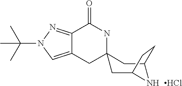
C12=CN(C(C)(C)C)N=C1C(=O)NC1(C2)CC2NC(C1)CC2.Cl
